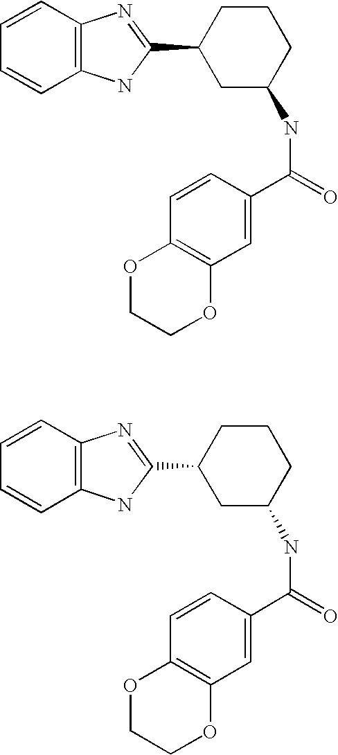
C1=CC2=C(C=C1)NC(C1CC(NC(=O)C3=CC4=C(C=C3)OCCO4)CCC1)=N2.C1=CC2=C(C=C1)NC(C1CC(NC(=O)C3=CC4=C(C=C3)OCCO4)CCC1)=N2
